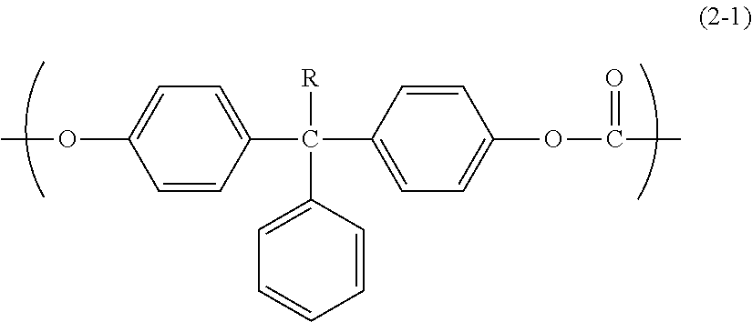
C1=CC(C([R])(C2=CC=C(OC(=O)C)C=C2)C2=CC=CC=C2)=CC=C1OC
